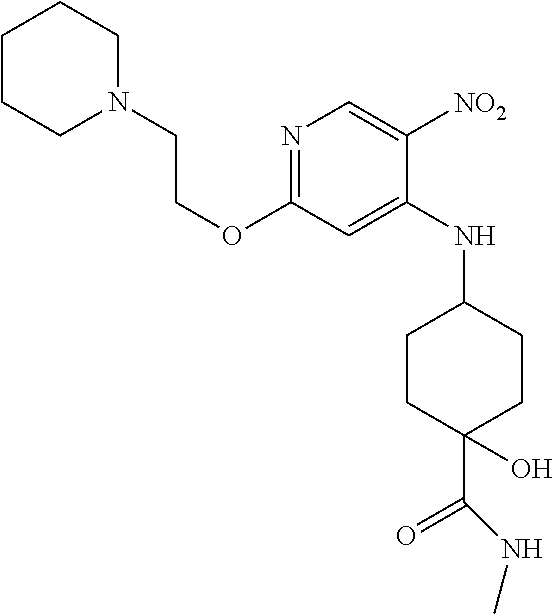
N1=C(OCCN2CCCCC2)C=C(NC2CCC(C(NC)=O)(O)CC2)C([NO2])=C1
